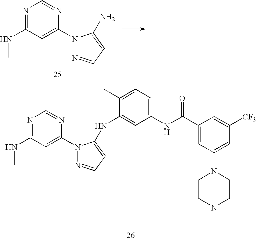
N1=C(NC)C=C(N2N=CC=C2N)N=C1.N1=C(NC)C=C(N2N=CC=C2NC2=CC(NC(C3=CC(N4CCN(C)CC4)=CC([CF3])=C3)=O)=CC=C2C)N=C1
